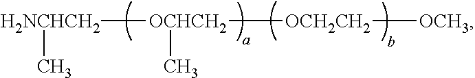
[H2NCHCH2]([OCHCH2](C)[OCH2CH2][OCH3])C
